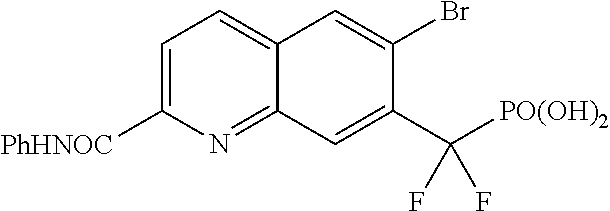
C1=C([PhHNOC])N=C2C(=C1)C=C(Br)C(C([PO(OH)2])(F)F)=C2
